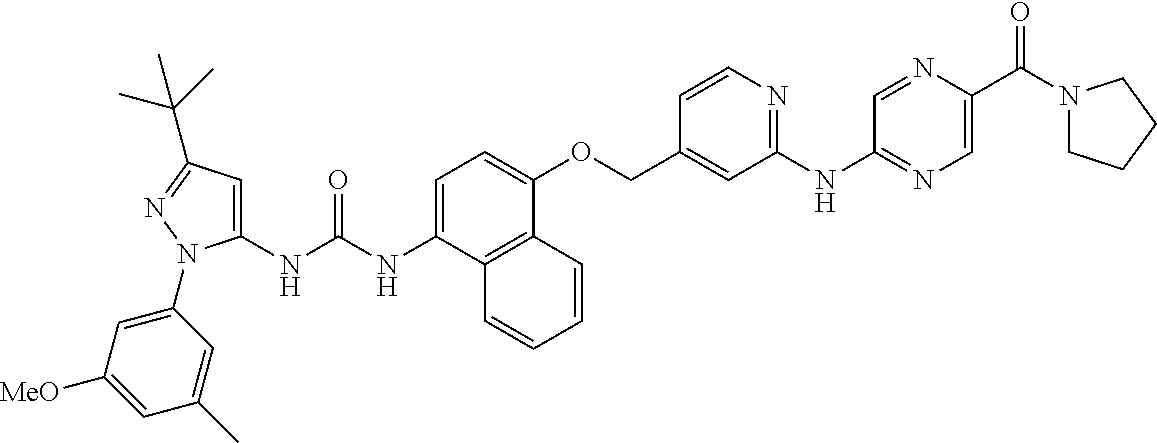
N(C(NC1=CC(C(C)(C)C)=NN1C1=CC([MeO])=CC(C)=C1)=O)C1=CC=C(OCC2=CC(NC3=NC=C(C(N4CCCC4)=O)N=C3)=NC=C2)C2=C1C=CC=C2
